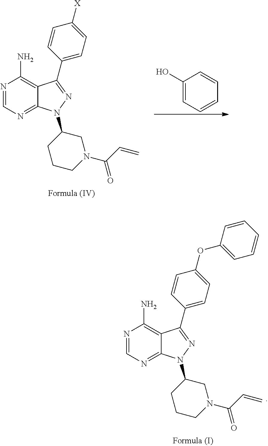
C1(O)=CC=CC=C1.N1=CN=C2C(=C1N)C(C1=CC=C([X])C=C1)=NN2C1CCCN(C(C=C)=O)C1.N1=CN=C2C(=C1N)C(C1=CC=C(OC3=CC=CC=C3)C=C1)=NN2C1CCCN(C(C=C)=O)C1
